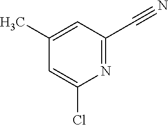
N1=C(C#N)C=C(C)C=C1Cl
